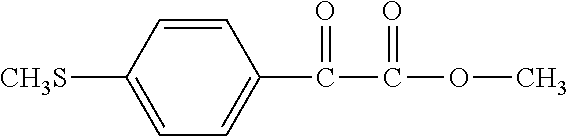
C1=CC([CH3S])=CC=C1C(C(OC)=O)=O
